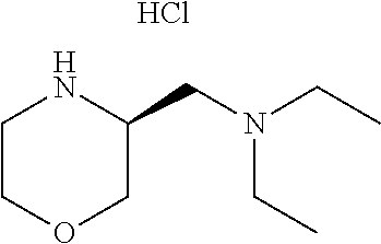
C1COCC(CN(CC)CC)N1.Cl
